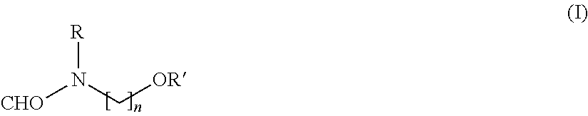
[CHO]N(C[OR])[R]
